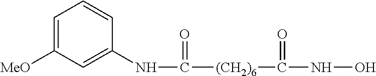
N(C(=O)[(CH2)6]C(NO)=O)C1=CC([MeO])=CC=C1
